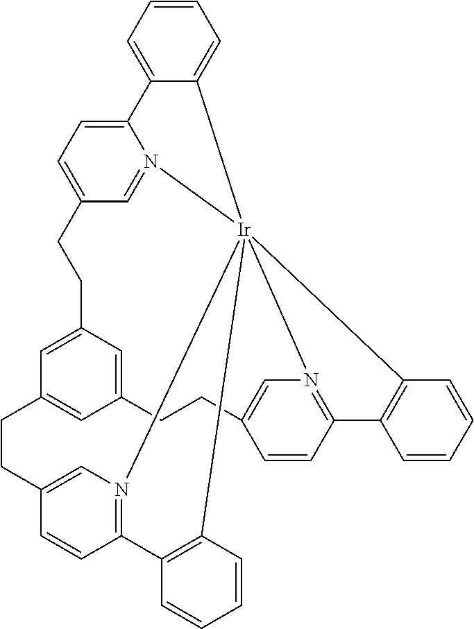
C12=N3C=C(C=C1)CCC1=CC4=CC(=C1)CCC1=CC=C5N(=C1)[Ir]31(C3=C2C=CC=C3)(N2=C(C=CC(=C2)CC4)C2=C1C=CC=C2)C1=CC=CC=C51
